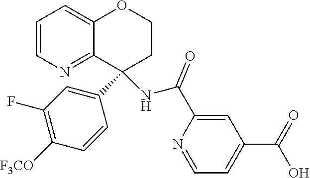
C1=CN=C2C(=C1)OCCC2(C1=CC(F)=C([F3CO])C=C1)NC(C1=CC(C(=O)O)=CC=N1)=O
